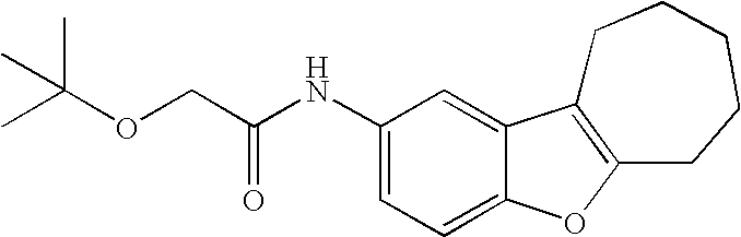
C1(NC(COC(C)(C)C)=O)=CC=C2C(=C1)C1=C(O2)CCCCC1
